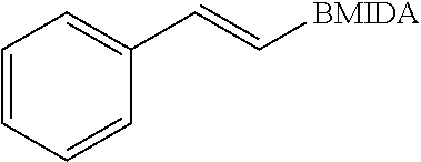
C1(C=C[BMIDA])=CC=CC=C1
